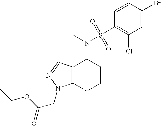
C12=C(C=NN1CC(=O)OCC)C(N(S(=O)(=O)C1=C(Cl)C=C(Br)C=C1)C)CCC2
